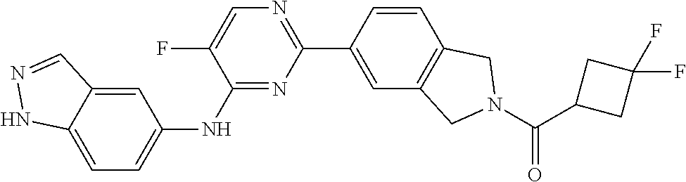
C12=CC=C(NC3=NC(C4=CC5=C(C=C4)CN(C(C4CC(F)(F)C4)=O)C5)=NC=C3F)C=C1C=NN2
